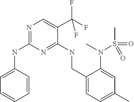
C1=C(NC2=NC=C(C(F)(F)F)C(NCC3=CC=C(C)C=C3N(S(=O)(C)=O)C)=N2)C=CC=C1
